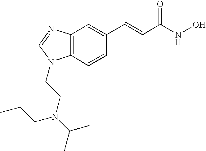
C12=C(C=CC(C=CC(NO)=O)=C1)N(CCN(C(C)C)CCC)C=N2
